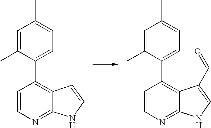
C1=CN=C2C(=C1C1=CC=C(C)C=C1C)C=CN2.C1=CN=C2C(=C1C1=CC=C(C)C=C1C)C(C=O)=CN2
